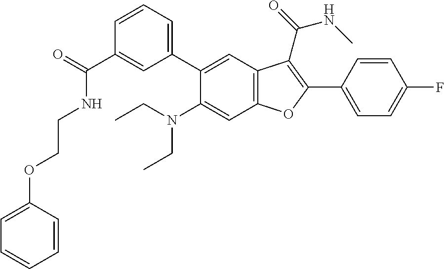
C1(C(=O)NCCOC2=CC=CC=C2)=CC(C2=CC3=C(C=C2N(CC)CC)OC(C2=CC=C(F)C=C2)=C3C(=O)NC)=CC=C1
